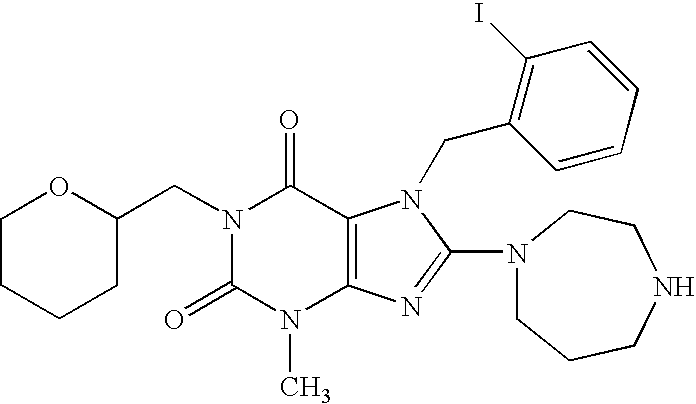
C1(CN2C(=O)N(C)C3=C(C2=O)N(CC2=C(I)C=CC=C2)C(N2CCNCCC2)=N3)OCCCC1
